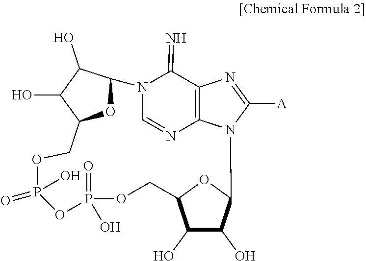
O1C2C(O)C(O)C1COP(O)(=O)OP(=O)(O)OCC1C(O)C(O)C(N3C4=C(C(=N)N2C=N4)N=C3[A])O1
